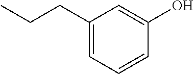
C1(CCC)=CC=CC(O)=C1
